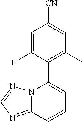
C12=NC=NN1C(C1=C(C)C=C([CN])C=C1F)=CC=C2
